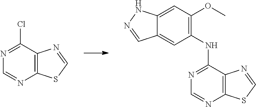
C12=C(C(Cl)=NC=N1)N=CS2.C12=C(C(NC3=C(OC)C=C4C(=C3)C=NN4)=NC=N1)N=CS2
